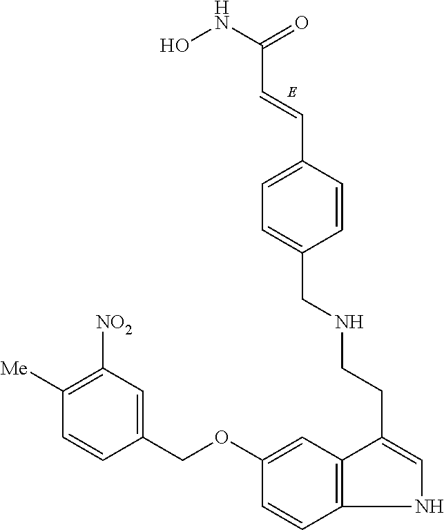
C1(OCC2=CC([NO2])=C([Me])C=C2)=CC2=C(C=C1)NC=C2CCNCC1=CC=C(C=CC(=O)NO)C=C1
